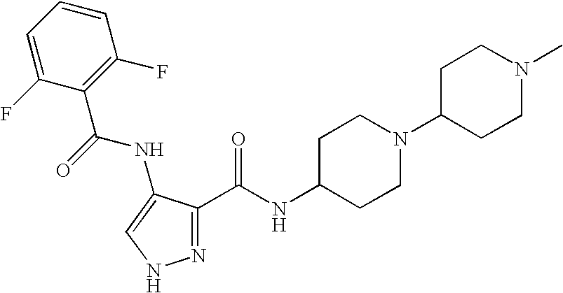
C1(C(NC2=CNN=C2C(=O)NC2CCN(C3CCN(C)CC3)CC2)=O)=C(F)C=CC=C1F
